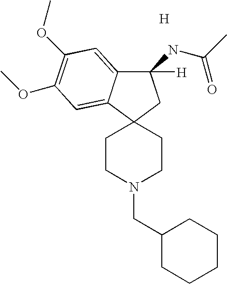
[H].C1CN(CC2CCCCC2)CCC12CC(NC(=O)C)([H])C1=CC(OC)=C(OC)C=C21
